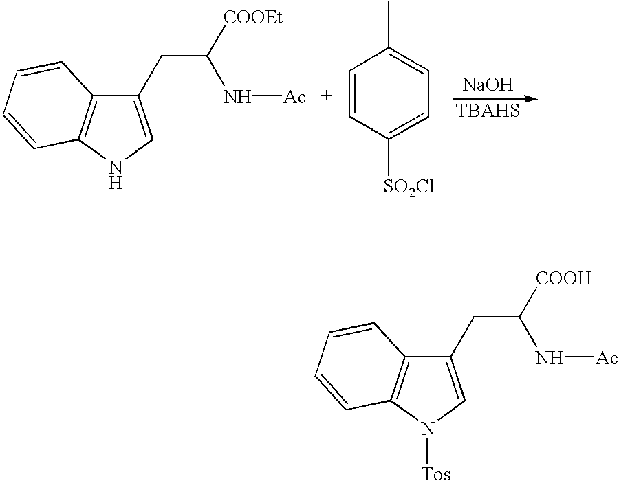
C1(CC([COOH])N[Ac])=CN([Tos])C2=C1C=CC=C2.C1(CC([COOEt])N[Ac])=CNC2=C1C=CC=C2.C1=CC([SO2Cl])=CC=C1C.[NaOH].[TBAHS]
